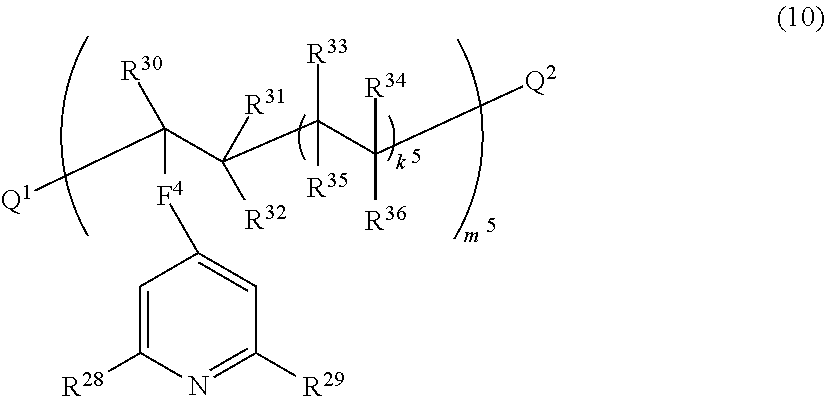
C([F4]C1=CC([R29])=NC([R28])=C1)([Q1])(C(C(C([Q2])([R34])[R36])([R33])[R35])([R32])[R31])[R30]
